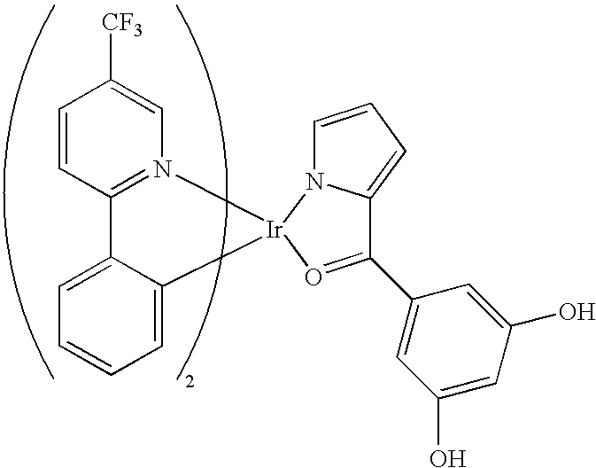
C1(C2=CC(O)=CC(O)=C2)=O[Ir]2(N3C1=CC=C3)N1=C(C=CC([CF3])=C1)C1=CC=CC=C12
